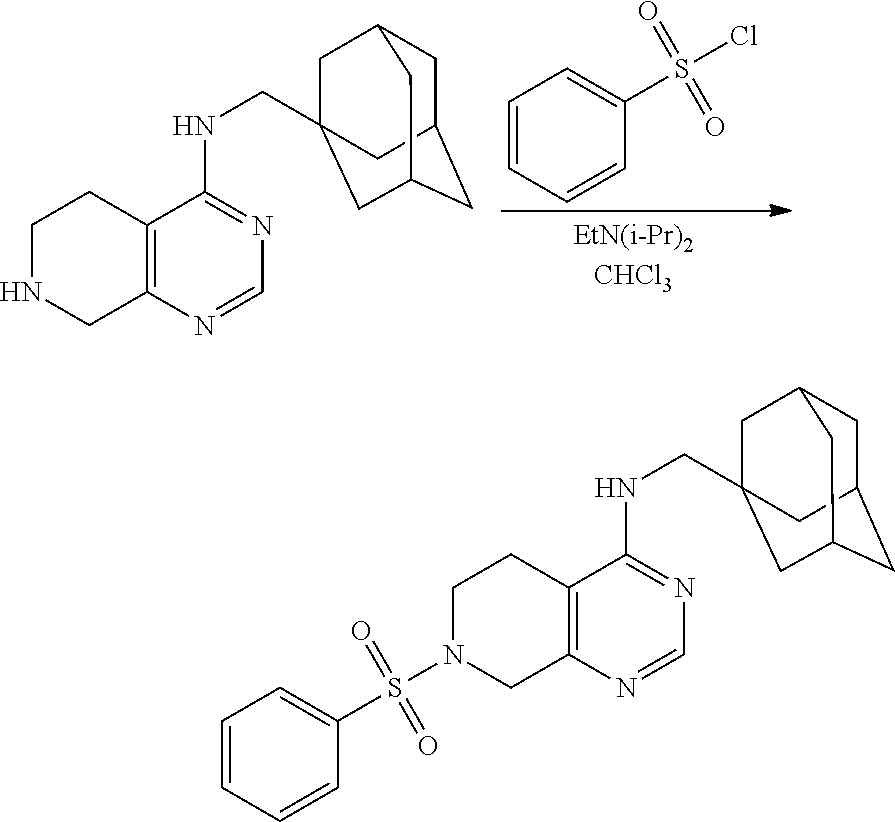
C1=CC=CC(S(Cl)(=O)=O)=C1.C1NCC2=C(C1)C(NCC13CC4CC(CC(C1)C4)C3)=NC=N2.C1N(S(C2=CC=CC=C2)(=O)=O)CC2=C(C1)C(NCC13CC4CC(CC(C1)C4)C3)=NC=N2
